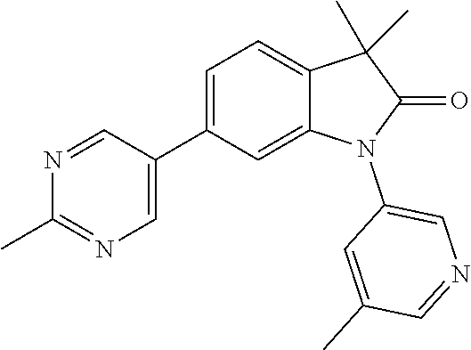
C1(C2=CN=C(C)N=C2)=CC=C2C(=C1)N(C1=CN=CC(C)=C1)C(=O)C2(C)C
